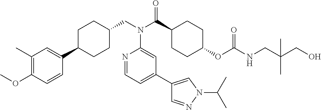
C1(C)=C(OC)C=CC(C2CCC(CN(C(C3CCC(OC(NCC(CO)(C)C)=O)CC3)=O)C3=CC(C4=CN(C(C)C)N=C4)=CC=N3)CC2)=C1
